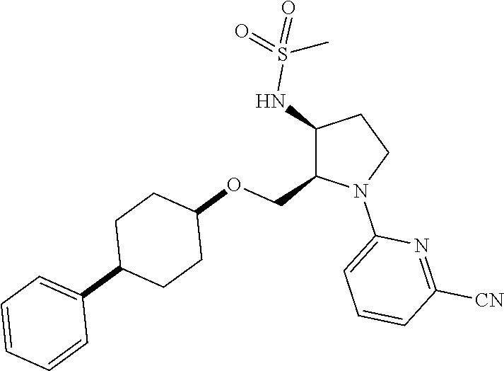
C1(NS(=O)(=O)C)C(COC2CCC(C3=CC=CC=C3)CC2)N(C2=CC=CC([CN])=N2)CC1
